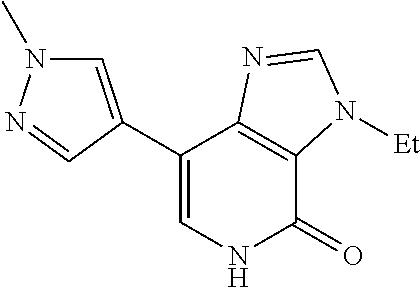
C1(C2=CN(C)N=C2)=CNC(=O)C2=C1N=CN2[Et]
